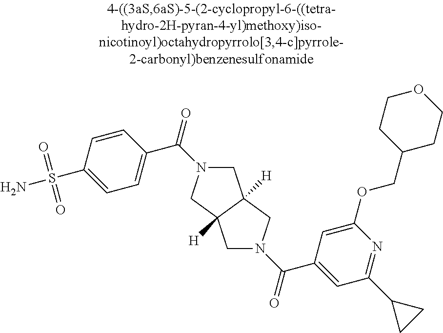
N1(C(C2=CC(C3CC3)=NC(OCC3CCOCC3)=C2)=O)CC2([H])C([H])(C1)CN(C(=O)C1=CC=C(S(N)(=O)=O)C=C1)C2
